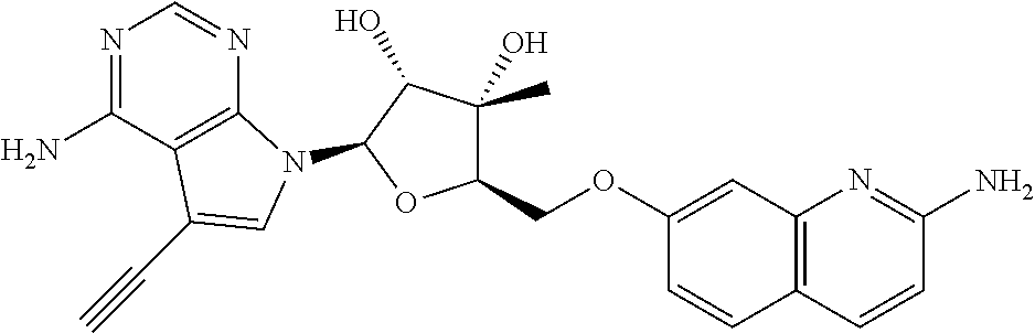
N1=C(N)C2=C(N=C1)N(C1C(O)C(O)(C)C(COC3=CC4=C(C=C3)C=CC(N)=N4)O1)C=C2C#C
